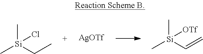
C[Si](C=C)(C)[OTf].C[Si](CC)(C)Cl.[AgOTf]
